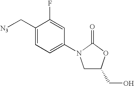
C1(F)=CC(N2CC(CO)OC2=O)=CC=C1C[N3]
